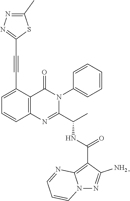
C1=C(C#CC2=NN=C(C)S2)C2=C(C=C1)N=C(C(C)NC(=O)C1=C3N(N=C1N)C=CC=N3)N(C1=CC=CC=C1)C2=O
